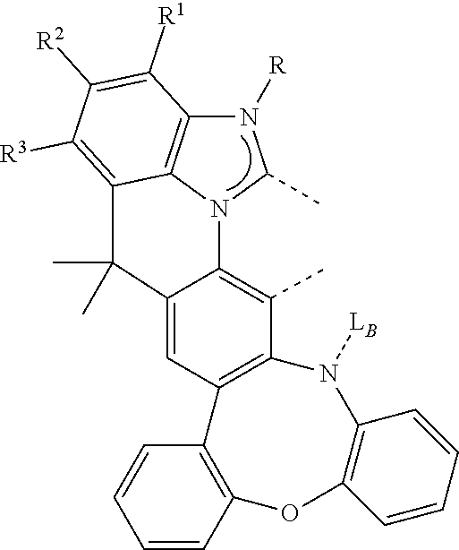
CC1=C2C(=CC3=C1N([LB])C1=C(OC4=C3C=CC=C4)C=CC=C1)C(C)(C)C1=C([R3])C([R2])=C([R1])C3=C1N2C(C)N3[R]
